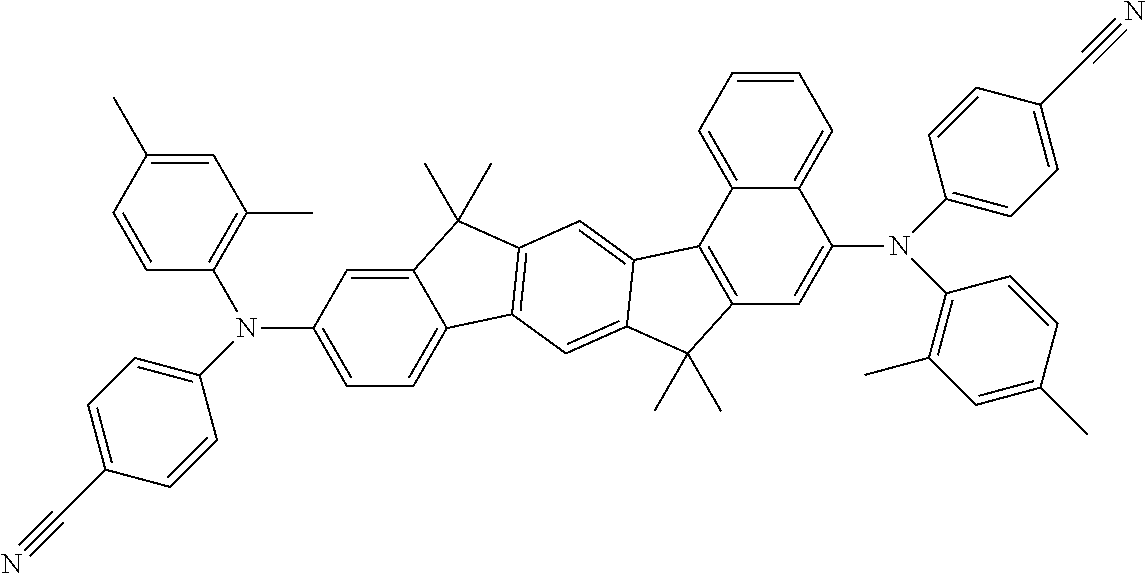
C12=CC(N(C3=CC=C(C#N)C=C3)C3=C(C)C=C(C)C=C3)=CC=C1C1=C(C2(C)C)C=C2C(=C1)C(C)(C)C1=C2C2=CC=CC=C2C(N(C2=CC=C(C#N)C=C2)C2=C(C)C=C(C)C=C2)=C1
